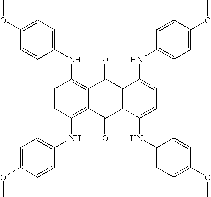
C1=CC(NC2=CC=C(OC)C=C2)=C2C(=C1NC1=CC=C(OC)C=C1)C(=O)C1=C(C2=O)C(NC2=CC=C(OC)C=C2)=CC=C1NC1=CC=C(OC)C=C1
